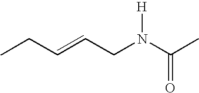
C(N([H])C(C)=O)C=CCC
